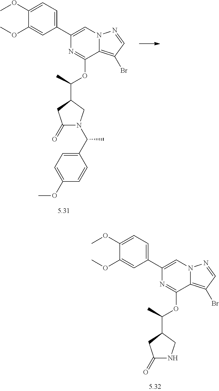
C1(C2=CC=C(OC)C(OC)=C2)=CN2C(=C(Br)C=N2)C(OC(C2CC(=O)N(C(C3=CC=C(OC)C=C3)C)C2)C)=N1.C1(C2=CC=C(OC)C(OC)=C2)=CN2C(=C(Br)C=N2)C(OC(C2CC(=O)NC2)C)=N1
